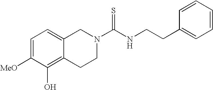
C1=C([MeO])C(O)=C2C(=C1)CN(C(NCCC1=CC=CC=C1)=S)CC2
